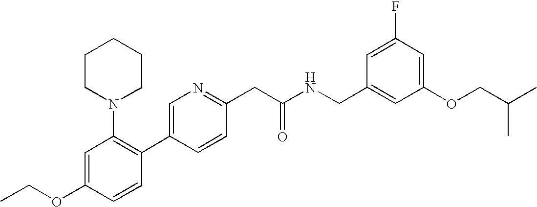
C1(OCC)=CC(N2CCCCC2)=C(C2=CN=C(CC(NCC3=CC(OCC(C)C)=CC(F)=C3)=O)C=C2)C=C1
